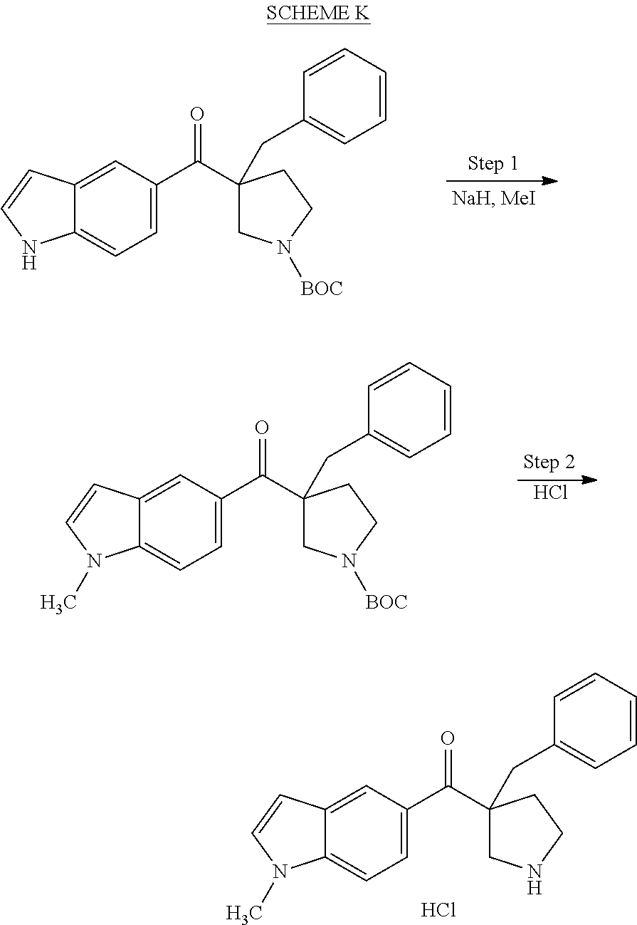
C1=C(C(=O)C2(CC3=CC=CC=C3)CN([BOC])CC2)C=C2C(=C1)NC=C2.Cl.C1=C(C(=O)C2(CC3=CC=CC=C3)CN([BOC])CC2)C=C2C(=C1)N(C)C=C2.C1=C(C(=O)C2(CC3=CC=CC=C3)CNCC2)C=C2C(=C1)N(C)C=C2.Cl
